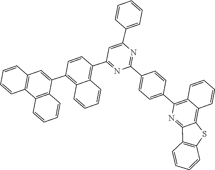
C1=CC(C2=C3C(=C4C(=N2)C2=C(S4)C=CC=C2)C=CC=C3)=CC=C1C1=NC(C2=CC=CC=C2)=CC(C2=C3C=CC=CC3=C(C3=CC4=C(C=CC=C4)C4=C3C=CC=C4)C=C2)=N1
